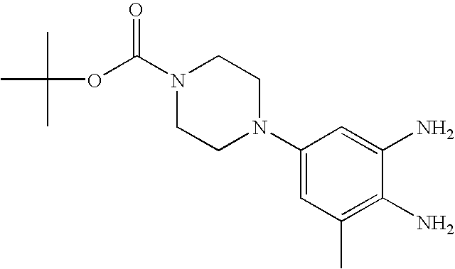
N1(C(OC(C)(C)C)=O)CCN(C2=CC(C)=C(N)C(N)=C2)CC1
